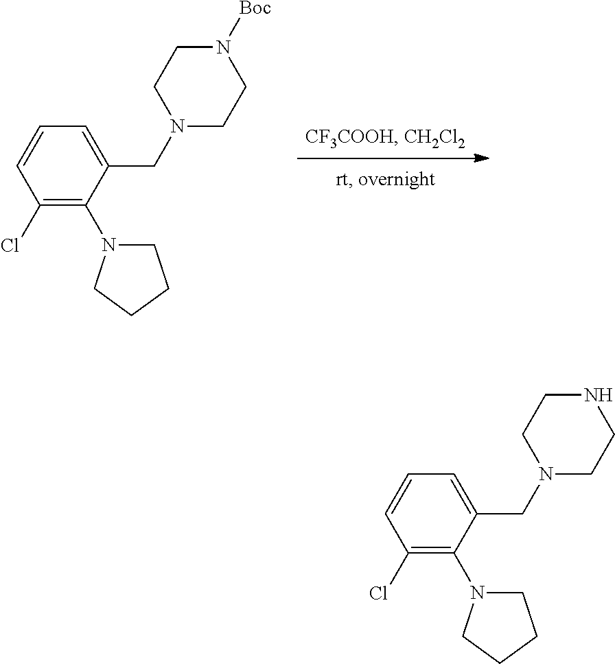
C1(Cl)=C(N2CCCC2)C(CN2CCN([Boc])CC2)=CC=C1.C1(Cl)=C(N2CCCC2)C(CN2CCNCC2)=CC=C1
